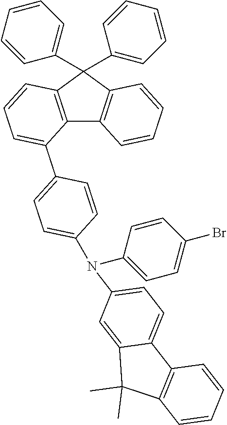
C12=C(C(C3=CC=CC=C3)(C3=CC=CC=C3)C3=C1C=CC=C3)C=CC=C2C1=CC=C(N(C2=CC=C3C(=C2)C(C)(C)C2=C3C=CC=C2)C2=CC=C(Br)C=C2)C=C1
